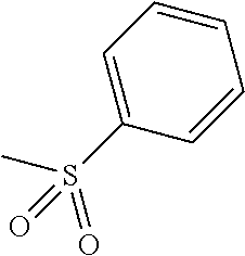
C1=CC=C(S(C)(=O)=O)C=C1
